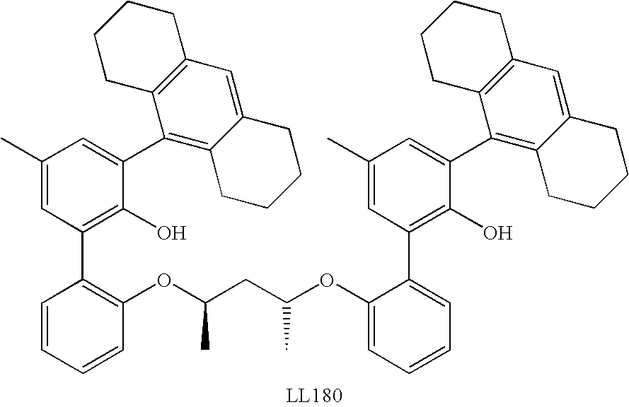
C1=CC=CC(OC(CC(OC2=CC=CC=C2C2=C(O)C(C3=C4C(=CC5=C3CCCC5)CCCC4)=CC(C)=C2)C)C)=C1C1=C(O)C(C2=C3C(=CC4=C2CCCC4)CCCC3)=CC(C)=C1
